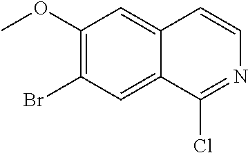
C1(OC)=C(Br)C=C2C(=C1)C=CN=C2Cl
